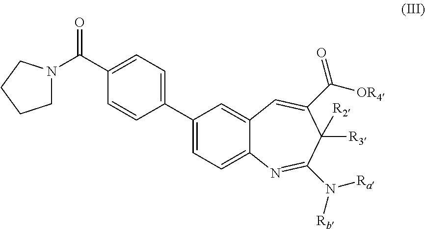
C1(C2=CC=C(C(N3CCCC3)=O)C=C2)=CC=C2C(=C1)C=C(C([OR4])=O)C([R3])([R2])C(N([Ra])[Rb])=N2
